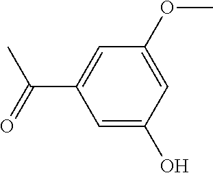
C1(OC)=CC(O)=CC(C(C)=O)=C1
